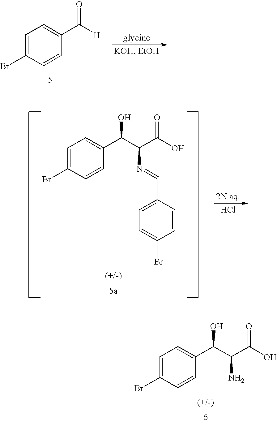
C1=C(Br)C=CC(C([H])=O)=C1.C1=C(Br)C=CC(C(C(N=CC2=CC=C(Br)C=C2)C(O)=O)O)=C1.Cl.C1=C(Br)C=CC(C(C(N)C(O)=O)O)=C1
